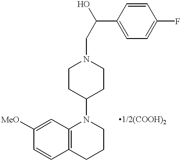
C1([MeO])=CC2=C(C=C1)CCCN2C1CCN(CC(C2=CC=C(F)C=C2)O)CC1
